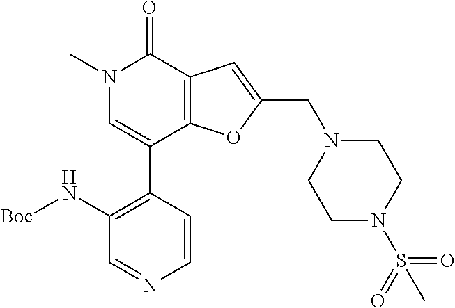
N1(C)C=C(C2=C(N[Boc])C=NC=C2)C2=C(C1=O)C=C(CN1CCN(S(C)(=O)=O)CC1)O2
